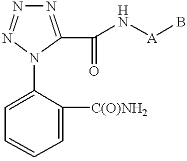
N1=C(C(N[A]B)=O)N(C2=CC=CC=C2[C(O)NH2])N=N1
